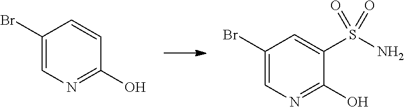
C1(Br)=CN=C(O)C=C1.C1(Br)=CN=C(O)C(S(N)(=O)=O)=C1
